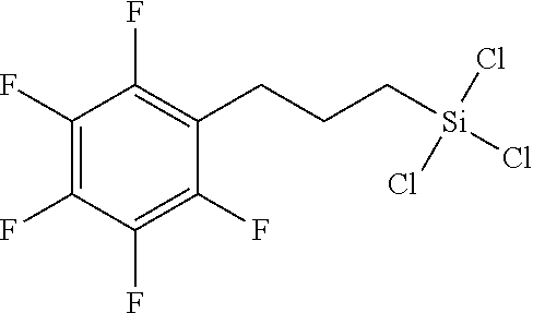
C1(F)=C(F)C(F)=C(F)C(F)=C1CCC[Si](Cl)(Cl)Cl
